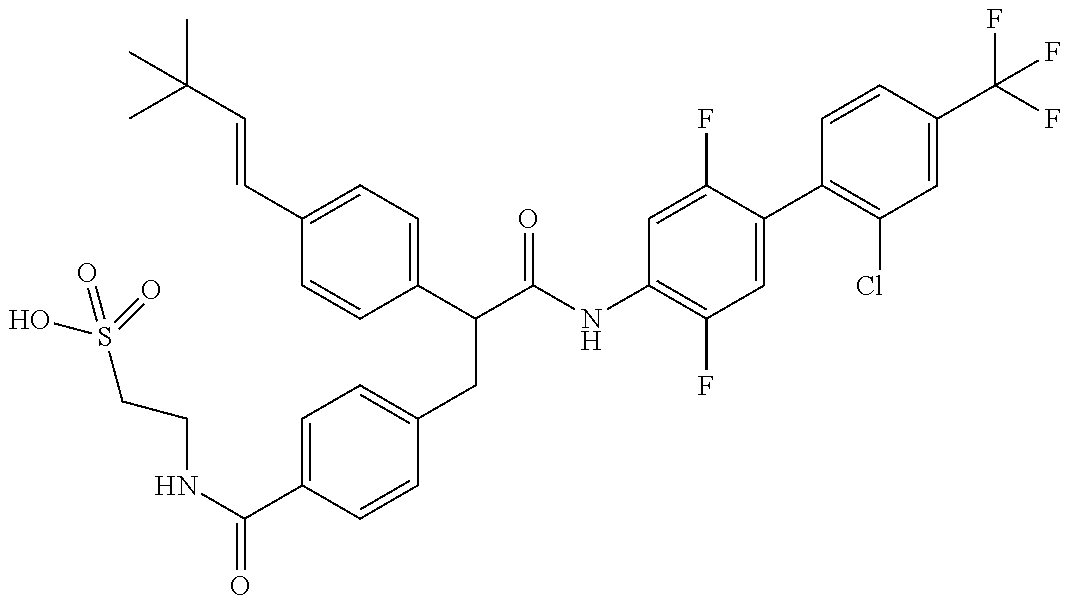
OS(CCNC(=O)C1=CC=C(CC(C(NC2=C(F)C=C(C3=C(Cl)C=C(C(F)(F)F)C=C3)C(F)=C2)=O)C2=CC=C(C=CC(C)(C)C)C=C2)C=C1)(=O)=O
